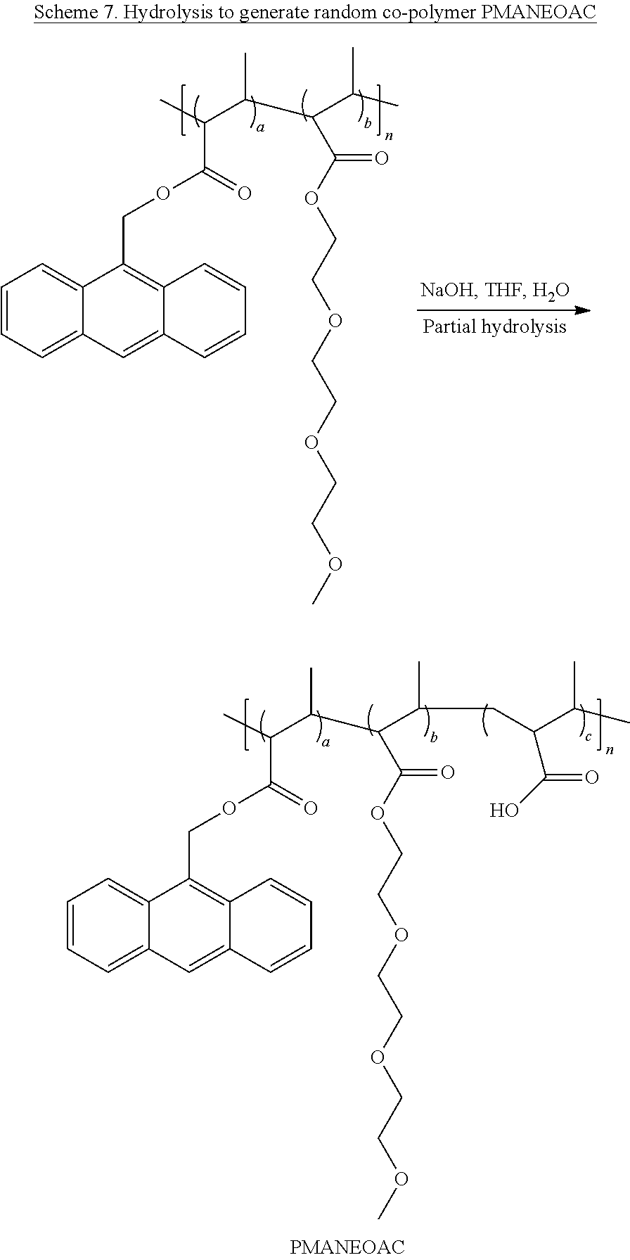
C1=CC=C2C(=C1)C(COC(C(C(C)C(C(OCCOCCOCCOC)=O)C(C)C)C)=O)=C1C(=C2)C=CC=C1.C1=CC=C2C(=C1)C(COC(C(C(C)C(C(OCCOCCOCCOC)=O)C(C)CC(C(C)C)C(O)=O)C)=O)=C1C(=C2)C=CC=C1
